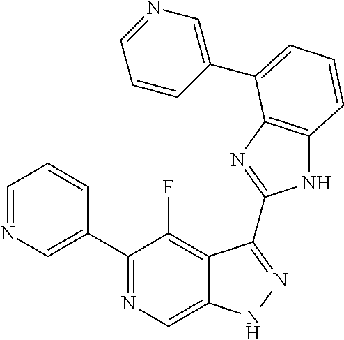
C1=NC=C(C2=NC=C3C(=C2F)C(C2=NC4=C(N2)C=CC=C4C2=CN=CC=C2)=NN3)C=C1
